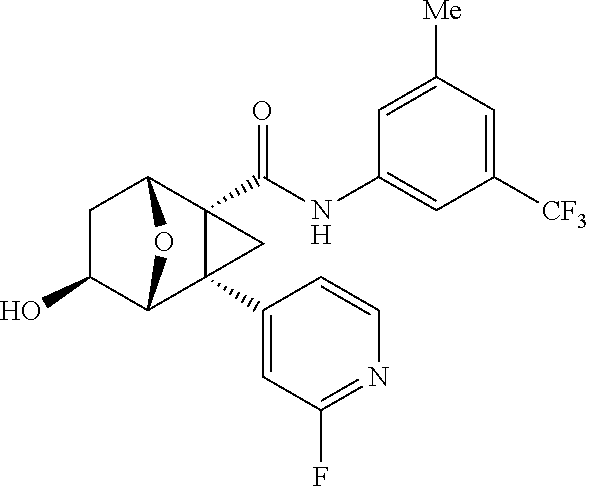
C1C(O)C2C3(C4=CC(F)=NC=C4)C(C(NC4=CC([CF3])=CC([Me])=C4)=O)(C1O2)C3
